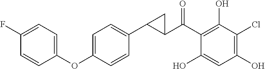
C1(C(C2=C(O)C(Cl)=C(O)C=C2O)=O)C(C2=CC=C(OC3=CC=C(F)C=C3)C=C2)C1
